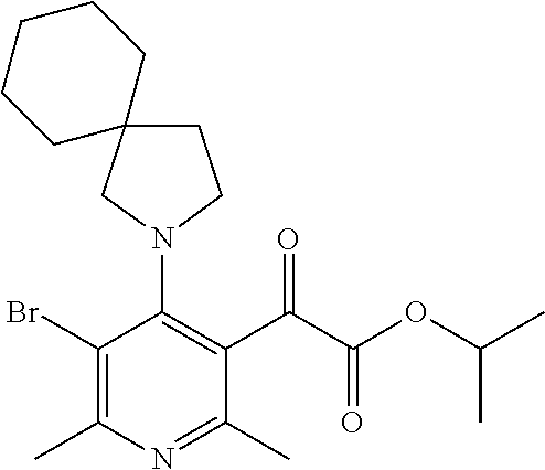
BrC1=C(C)N=C(C)C(C(C(OC(C)C)=O)=O)=C1N1CCC2(C1)CCCCC2
